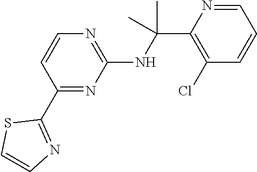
N(C(C1=C(Cl)C=CC=N1)(C)C)C1=NC=CC(C2=NC=CS2)=N1
